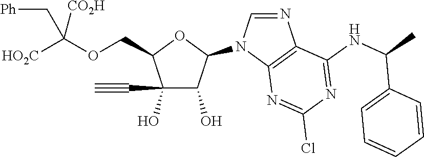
N1(C2OC(COC([CO2H])([HO2C])C[Ph])C(C#C)(O)C2O)C=NC2=C1N=C(Cl)N=C2NC(C)C1=CC=CC=C1
